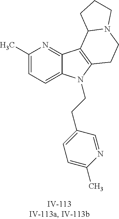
C1(C)=CC=C2C(=N1)C1=C(N2CCC2=CC=C(C)N=C2)CCN2C1CCC2
